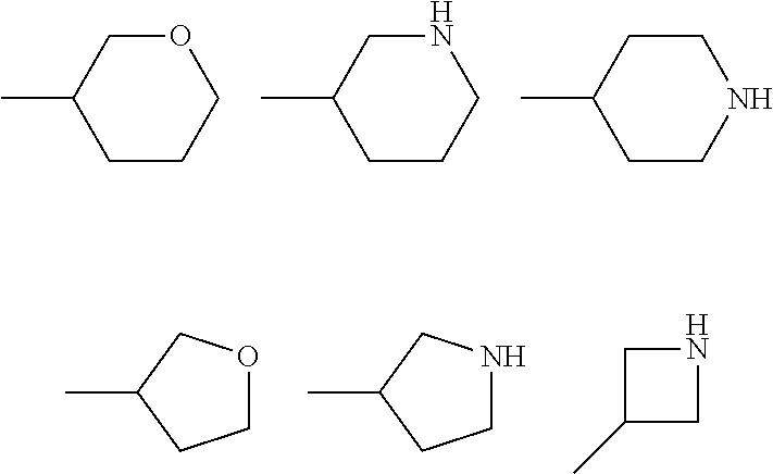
CC1CCCOC1.CC1CCCNC1.CC1CCNCC1.CC1CCOC1.CC1CCNC1.C1C(C)CN1
